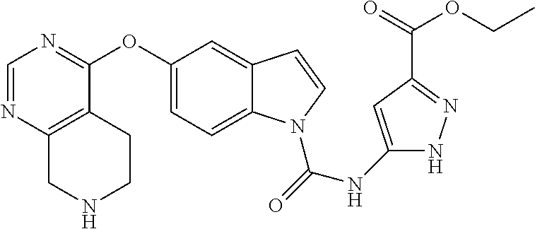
O(C1=CC=C2C(=C1)C=CN2C(=O)NC1=CC(C(OCC)=O)=NN1)C1=NC=NC2=C1CCNC2
